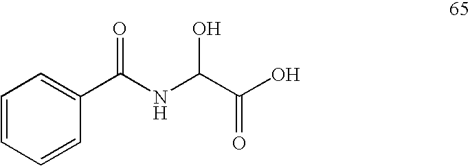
C1=CC=CC(C(NC(C(O)=O)O)=O)=C1
